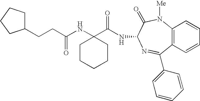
C(C1CCCC1)CC(NC1(C(=O)NC2C(=O)N([Me])C3=C(C=CC=C3)C(C3=CC=CC=C3)=N2)CCCCC1)=O
